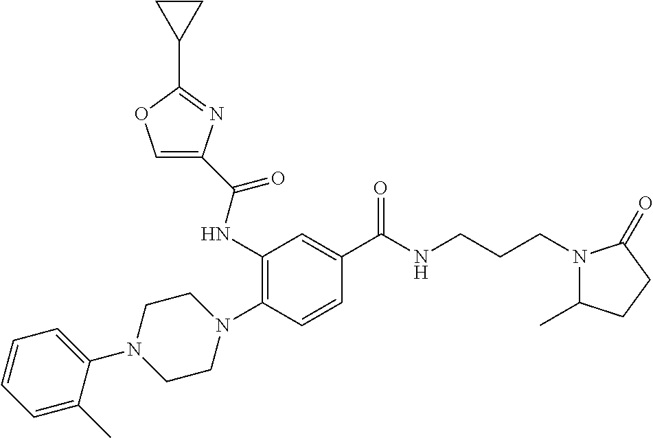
C1=C(C)C(N2CCN(C3=C(NC(=O)C4=COC(C5CC5)=N4)C=C(C(NCCCN4C(C)CCC4=O)=O)C=C3)CC2)=CC=C1
